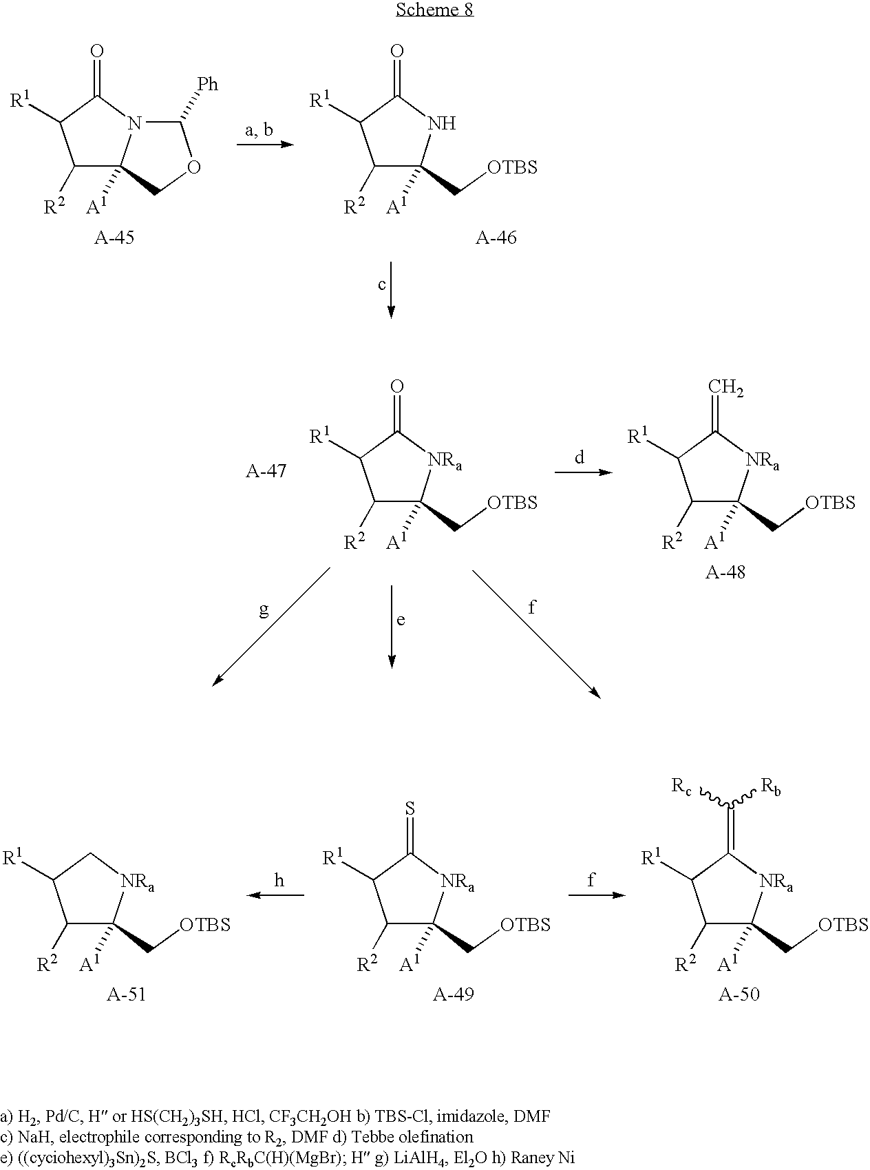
N12C([Ph])OCC1([A1])C([R2])C([R1])C2=O.N1C(C[OTBS])([A1])C([R2])C([R1])C1=O.[NRa]1C(C[OTBS])([A1])C([R2])C([R1])C1=O.[NRa]1C(C[OTBS])([A1])C([R2])C([R1])C1=C.[NRa]1C(C[OTBS])([A1])C([R2])C([R1])C1=S.[NRa]1C(C[OTBS])([A1])C([R2])C([R1])C1=C([Rb])[Rc].[NRa]1C(C[OTBS])([A1])C([R2])C([R1])C1
